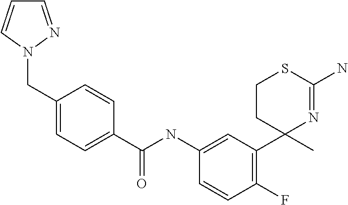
C1=C(NC(C2=CC=C(CN3N=CC=C3)C=C2)=O)C=CC(F)=C1C1(C)N=C(N)SCC1
